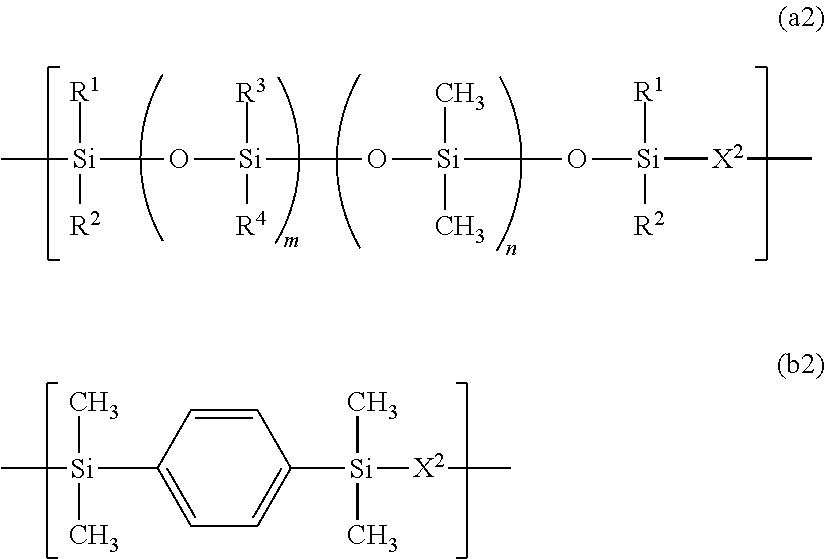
C[Si]([R1])([R2])O[Si](O[Si](C)(C)(C)O[Si]([X2]C)([R1])[R2])([R4])[R3].C1=CC([Si](C)(C)C)=CC=C1[Si]([X2]C)(C)C
